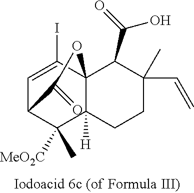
C1=C(I)C23C([H])(C([MeO2C])(C)C1C(=O)O2)CCC(C=C)(C)C3C(=O)O
